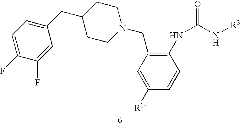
C1(CC2=CC=C(F)C(F)=C2)CCN(CC2=C(NC(N[R3])=O)C=CC([R14])=C2)CC1
